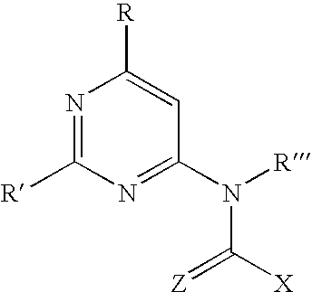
N1=C([R])N=C(N([R])C([X])=[Z])C=C1[R]
